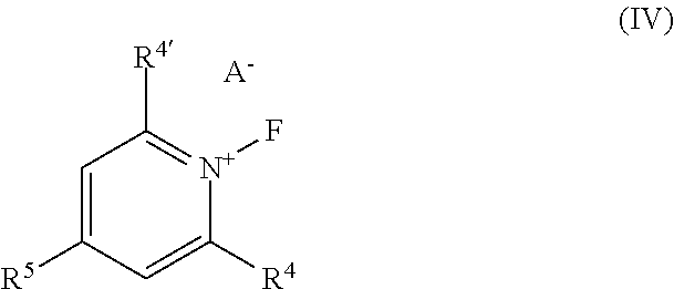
C1=C([R5])C=C([R4])[N+](F)=C1[R4].[A-]
